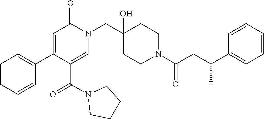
C1=C(C(=O)N2CCCC2)C(C2=CC=CC=C2)=CC(=O)N1CC1(O)CCN(C(=O)CC(C2=CC=CC=C2)C)CC1
